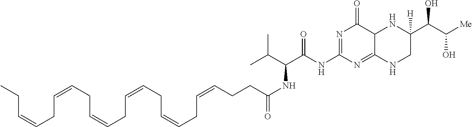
CCC=CCC=CCC=CCC=CCC=CCC=CCCC(NC(C(NC1=NC(=O)C2C(=N1)NCC(C(C([Me])O)O)([H])N2)=O)C(C)C)=O
